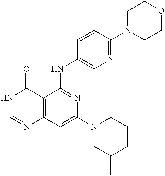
C12=C(C=C(N3CC(C)CCC3)N=C1NC1=CN=C(N3CCOCC3)C=C1)N=CNC2=O
